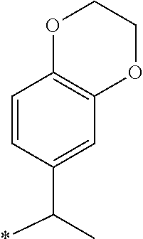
C1=CC(C(*)C)=CC2=C1OCCO2
